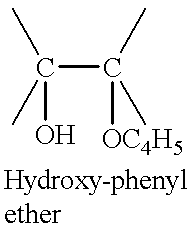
C(C(C)(C)[OC4H5])(C)(C)O
